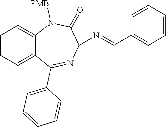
C1(N=CC2=CC=CC=C2)C(=O)N([PMB])C2=CC=CC=C2C(C2=CC=CC=C2)=N1
